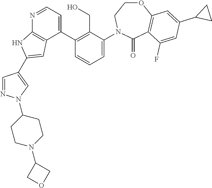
N1=CC=C(C2=C(CO)C(N3CCOC4=C(C3=O)C(F)=CC(C3CC3)=C4)=CC=C2)C2=C1NC(C1=CN(C3CCN(C4COC4)CC3)N=C1)=C2
